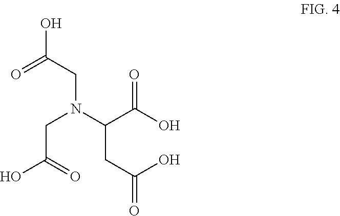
O=C(CN(CC(=O)O)C(CC(O)=O)C(O)=O)O
